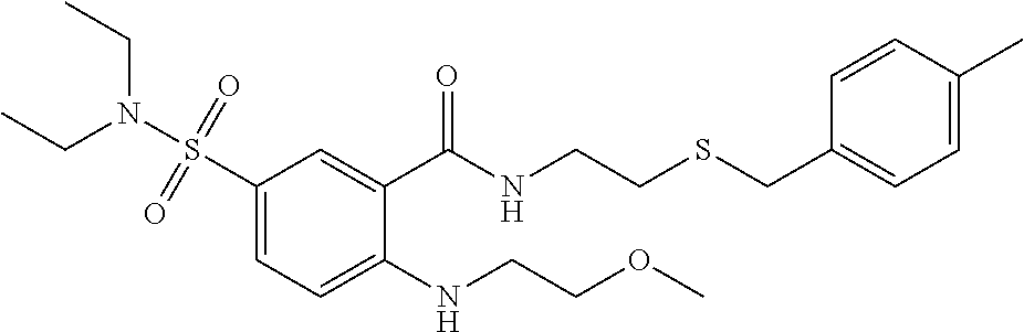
C1(S(N(CC)CC)(=O)=O)=CC=C(NCCOC)C(C(=O)NCCSCC2=CC=C(C)C=C2)=C1
